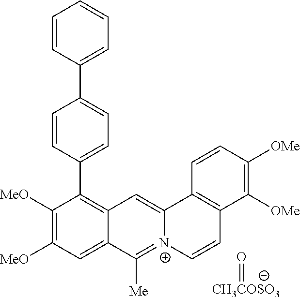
C1([MeO])=C([MeO])C=C2C(=C1C1=CC=C(C3=CC=CC=C3)C=C1)C=C1[N+](=C2[Me])C=CC2=C1C=CC([OMe])=C2[OMe].[CH3COSO3]=O
